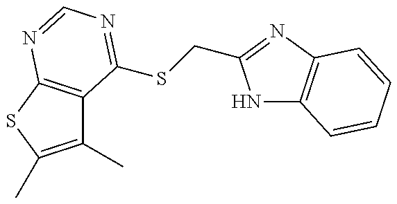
C1(C)=C(C)SC2=C1C(SCC1=NC3=C(N1)C=CC=C3)=NC=N2
